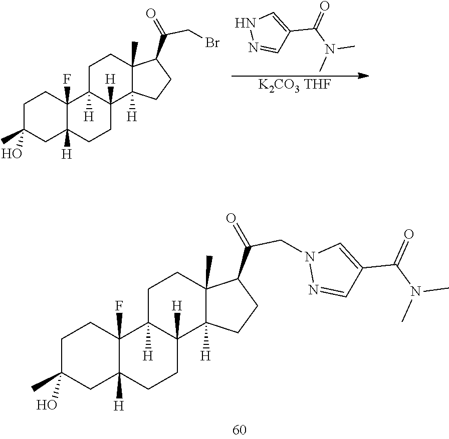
C1C(C)(O)CC2([H])C(F)(C1)C1([H])C([H])(CC2)C2([H])C(C)(CC1)C(C(=O)CN1N=CC(C(N(C)C)=O)=C1)CC2.C1C(C)(O)CC2([H])C(F)(C1)C1([H])C([H])(CC2)C2([H])C(C)(CC1)C(C(=O)CBr)CC2.[K2CO3 THF].N1N=CC(C(=O)N(C)C)=C1
